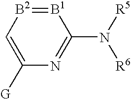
C1=C([G])N=C(N([R5])[R6])[B1]=[B2]1
